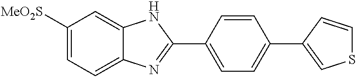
C1([MeO2S])=CC=C2C(=C1)NC(C1=CC=C(C3=CSC=C3)C=C1)=N2
